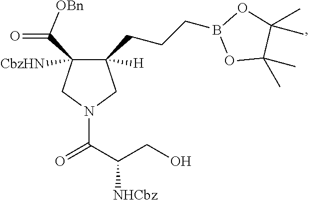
C1([H])(CCCB2OC(C)(C)C(C)(C)O2)C([CbzHN])(C(=O)[OBn])CN(C(C(CO)[NHCbz])=O)C1
